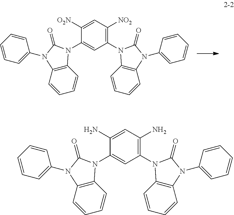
C12=C(C=CC=C1)N(C1=CC(N3C4=C(C=CC=C4)N(C4=CC=CC=C4)C3=O)=C([NO2])C=C1[O2N])C(=O)N2C1=CC=CC=C1.C12=C(C=CC=C1)N(C1=CC(N3C4=C(C=CC=C4)N(C4=CC=CC=C4)C3=O)=C(N)C=C1N)C(=O)N2C1=CC=CC=C1
